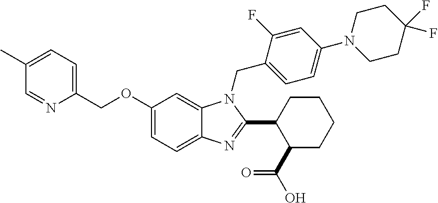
C1(COC2=CC=C3C(=C2)N(CC2=CC=C(N4CCC(F)(F)CC4)C=C2F)C(C2C(C(O)=O)CCCC2)=N3)=CC=C(C)C=N1
